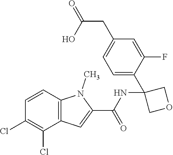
C12=C(C=CC(Cl)=C1Cl)N(C)C(C(NC1(C3=CC=C(CC(=O)O)C=C3F)COC1)=O)=C2
